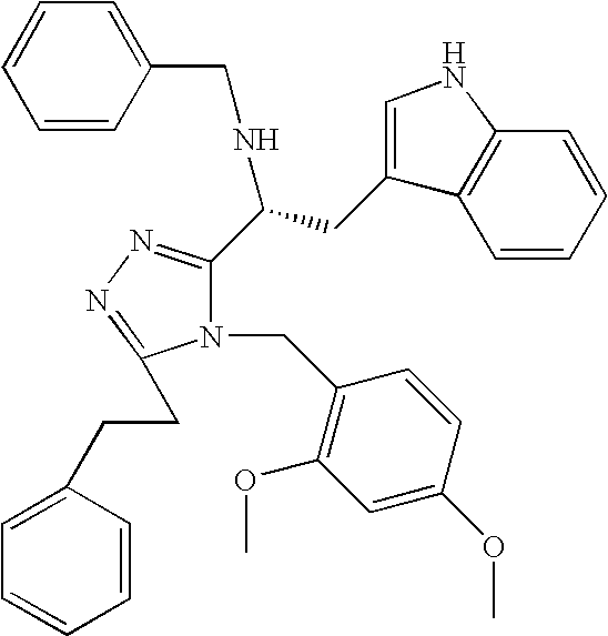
C1=CC=CC2=C1C(CC(C1=NN=C(CCC3=CC=CC=C3)N1CC1=C(OC)C=C(OC)C=C1)NCC1=CC=CC=C1)=CN2
